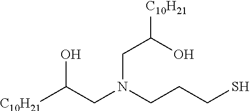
[C10H21]C(CN(CCCS)CC([C10H21])O)O
